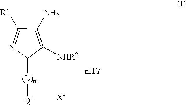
C1([NHR2])=C(N)C([R1])=NC1[(L)m][Q+]
